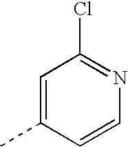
C1=C(C)C=CN=C1Cl
